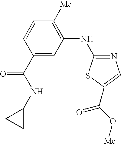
C1(C(NC2CC2)=O)=CC(NC2=NC=C(C(O[Me])=O)S2)=C([Me])C=C1
